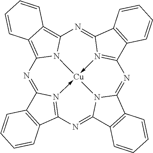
N1=C2N3->[Cu]45-N6=C(C7=C(C6=NC6=C8C(=C1N64)C=CC=C8)C=CC=C7)N=C1N5C(=NC=3C3=C2C=CC=C3)C2=C1C=CC=C2
